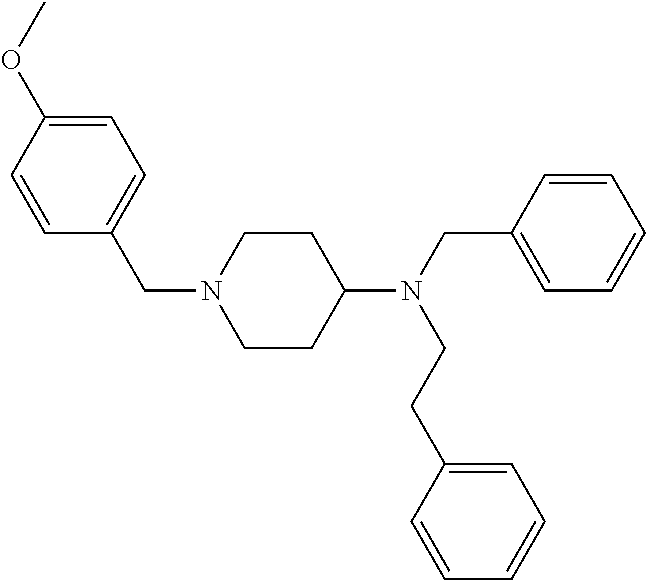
C1=CC(CN(C2CCN(CC3=CC=C(OC)C=C3)CC2)CCC2=CC=CC=C2)=CC=C1
